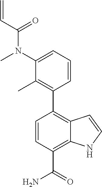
C1(N(C)C(C=C)=O)=CC=CC(C2=C3C(=C(C(=O)N)C=C2)NC=C3)=C1C
